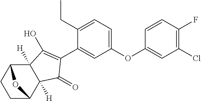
C1CC2C3([H])C([H])(C(=O)C(C4=CC(OC5=CC(Cl)=C(F)C=C5)=CC=C4CC)=C3O)C1O2
